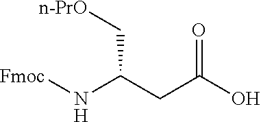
[Fmoc]NC(CC(O)=O)C[n-PrO]
